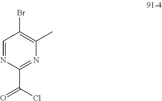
C1=NC(C(Cl)=O)=NC(C)=C1Br
